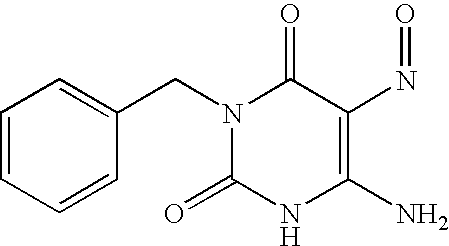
N1(CC2=CC=CC=C2)C(=O)NC(N)=C(N=O)C1=O
